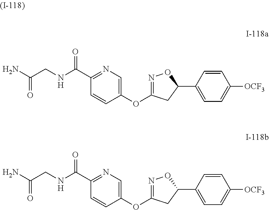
N1=C(OC2=CN=C(C(NCC(N)=O)=O)C=C2)CC(C2=CC=C([OCF3])C=C2)O1.N1=C(OC2=CN=C(C(NCC(N)=O)=O)C=C2)CC(C2=CC=C([OCF3])C=C2)O1
